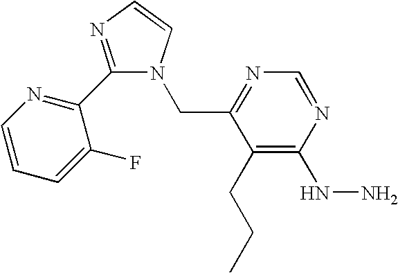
N1=C(CN2C(C3=NC=CC=C3F)=NC=C2)C(CCC)=C(NN)N=C1
